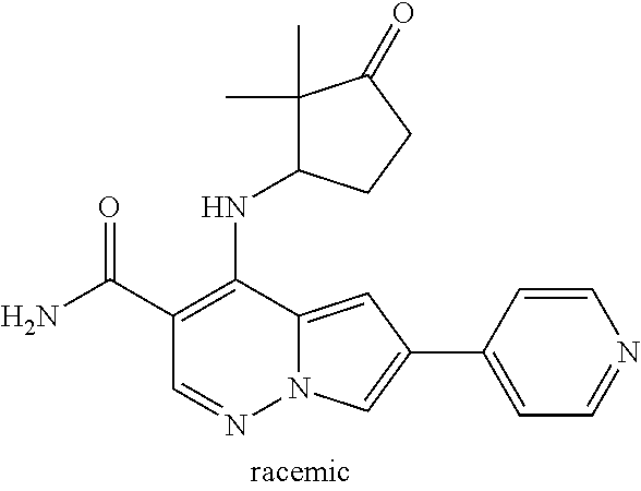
N12C(=CC(C3=CC=NC=C3)=C1)C(NC1C(C)(C)C(=O)CC1)=C(C(N)=O)C=N2
